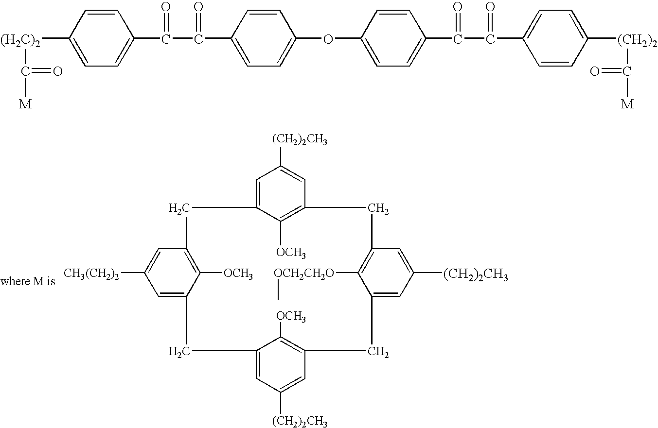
C1=C2C([OCH3])=C(C=C1[(CH2)2CH3])CC1=C([OCH2CH2O]C)C(=CC([(CH2)2CH3])=C1)CC1=C([OCH3])C(=CC([(CH2)2CH3])=C1)CC1=CC([CH3(CH2)2])=CC(=C1[OCH3])C2.[(H2C)2](C1=CC=C(C(=O)C(=O)C2=CC=C(OC3=CC=C(C(=O)C(=O)C4=CC=C([(CH2)2]C([M])=O)C=C4)C=C3)C=C2)C=C1)C([M])=O
